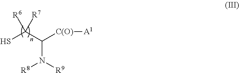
SC(C([C(O)][A1])N([R9])[R8])([R7])[R6]
